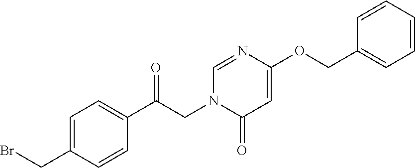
C1=C(CBr)C=CC(C(CN2C(=O)C=C(OCC3=CC=CC=C3)N=C2)=O)=C1
